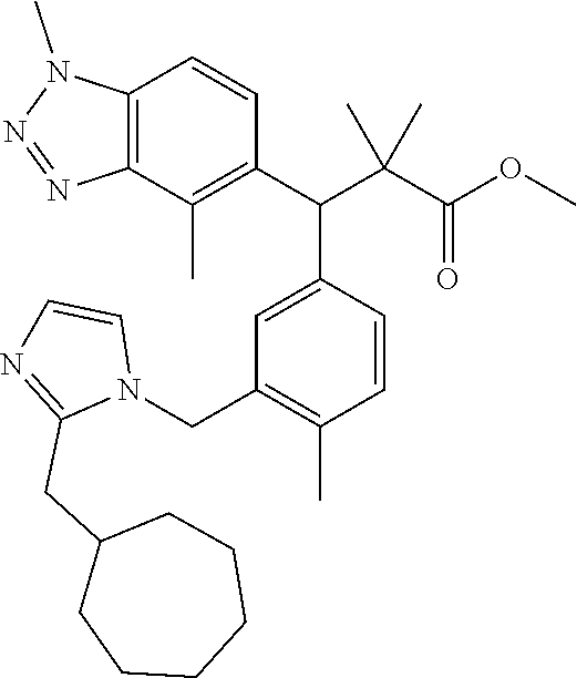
C1(CN2C=CN=C2CC2CCCCCC2)=C(C)C=CC(C(C(C(OC)=O)(C)C)C2=C(C)C3=C(C=C2)N(C)N=N3)=C1
